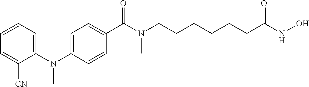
CN(C1=CC=CC=C1[CN])C1=CC=C(C(N(CCCCCCC(NO)=O)C)=O)C=C1
